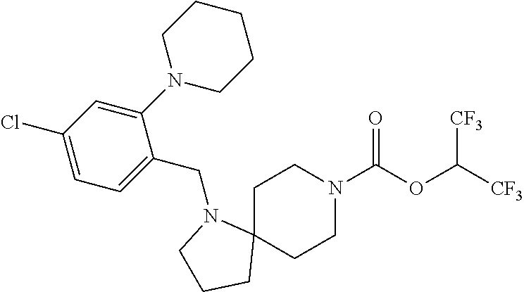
C1C2(CCN(C(OC([CF3])[CF3])=O)C1)N(CC1=CC=C(Cl)C=C1N1CCCCC1)CCC2
